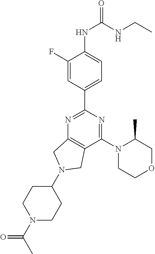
C1(C2=NC3=C(C(N4CCOCC4C)=N2)CN(C2CCN(C(C)=O)CC2)C3)=CC=C(NC(NCC)=O)C(F)=C1
